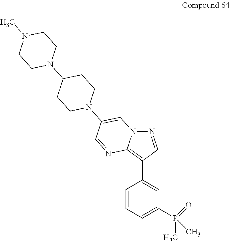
N12N=CC(C3=CC(P(C)(=O)C)=CC=C3)=C1N=CC(N1CCC(N3CCN(C)CC3)CC1)=C2
